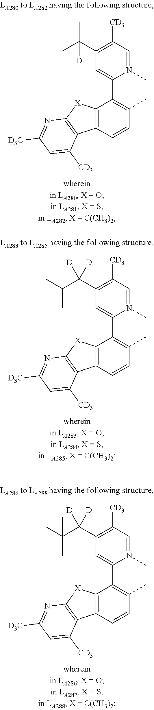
C12=C(C=CC(C)=C1C1=CC(C(C)(C)[D])=C([CD3])C=N1C)C1=C([X]2)N=C([D3C])C=C1[CD3].C12=C(C=CC(C)=C1C1=CC(C(C(C)C)([D])[D])=C([CD3])C=N1C)C1=C([X]2)N=C([D3C])C=C1[CD3].C12=C(C=CC(C)=C1C1=CC(C(C(C)(C)C)([D])[D])=C([CD3])C=N1C)C1=C([X]2)N=C([D3C])C=C1[CD3]
